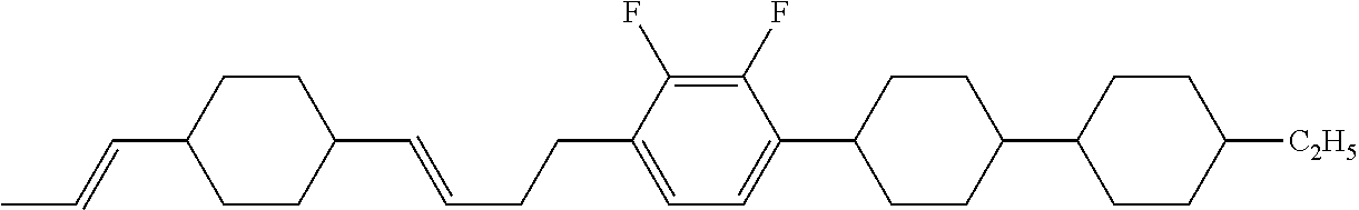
C1(C=CCCC2=CC=C(C3CCC(C4CCC([C2H5])CC4)CC3)C(F)=C2F)CCC(C=CC)CC1
